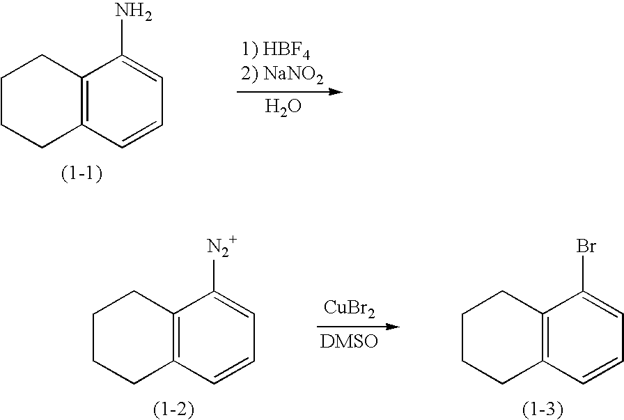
C12=C(C=CC=C1N)CCCC2.O.C12=C(C=CC=C1[N2+])CCCC2.[CuBr2].C12=C(C=CC=C1Br)CCCC2
